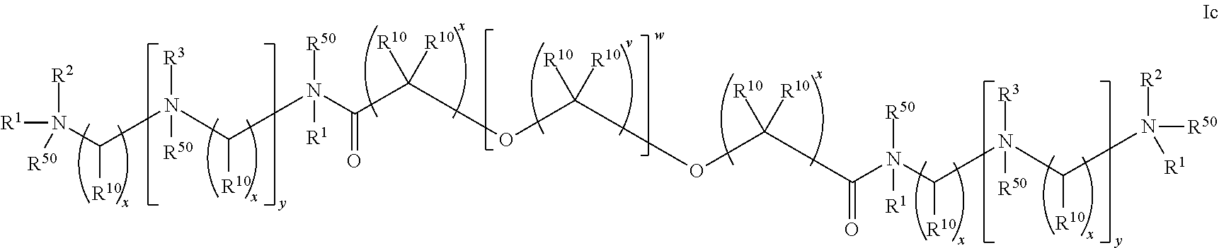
N(C(N([R3])([R50])C(N([R50])([R1])C(C(OC([R10])([R10])OC(C(N(C(N([R3])([R50])C(N([R50])([R2])[R1])[R10])[R10])([R50])[R1])=O)([R10])[R10])([R10])[R10])=O)[R10])[R10])([R1])([R2])[R50]
